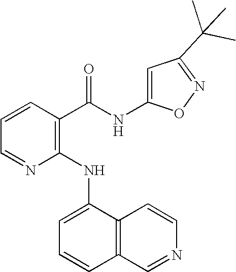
C1=CC=NC(NC2=CC=CC3=C2C=CN=C3)=C1C(NC1=CC(C(C)(C)C)=NO1)=O
